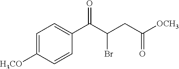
C1=C([H3CO])C=CC(C(C(CC([OCH3])=O)Br)=O)=C1
